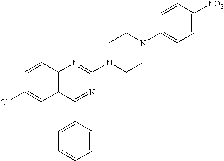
C12=C(C=CC(Cl)=C1)N=C(N1CCN(C3=CC=C([NO2])C=C3)CC1)N=C2C1=CC=CC=C1
